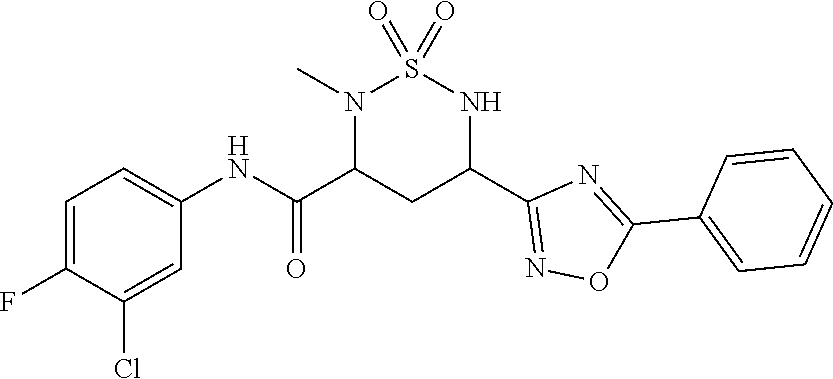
C1=C(F)C(Cl)=CC(NC(C2CC(C3=NOC(C4=CC=CC=C4)=N3)NS(=O)(=O)N2C)=O)=C1
